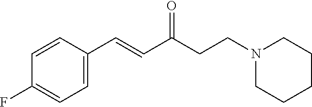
C1=C(C=CC(CCN2CCCCC2)=O)C=CC(F)=C1
